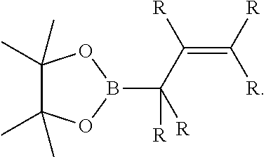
C1(C)(C)C(C)(C)OB(C(C([R])=C([R])[R])([R])[R])O1
